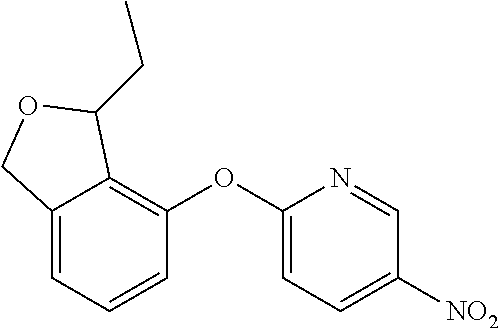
C12=CC=CC(OC3=CC=C([NO2])C=N3)=C1C(CC)OC2
